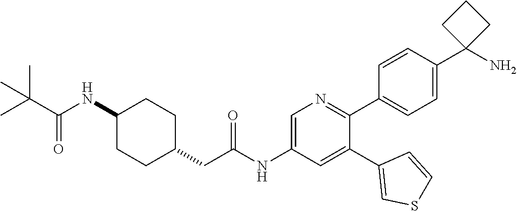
C(=O)(C(C)(C)C)NC1CCC(CC(NC2=CN=C(C3=CC=C(C4(N)CCC4)C=C3)C(C3=CSC=C3)=C2)=O)CC1
